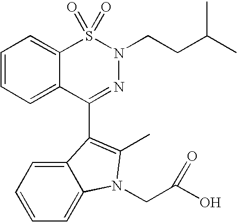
C1(C2=C(C)N(CC(O)=O)C3=CC=CC=C32)=NN(CCC(C)C)S(=O)(=O)C2=CC=CC=C12
